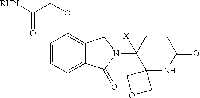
C1=CC=C2C(=C1OCC([RHN])=O)CN(C1([X])C3(NC(=O)CC1)COC3)C2=O
